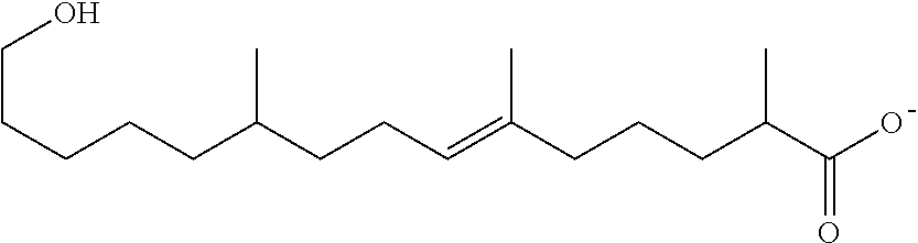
C(=C(CCCC(C(O)=O)C)C)CCC(CCCCCO)C
